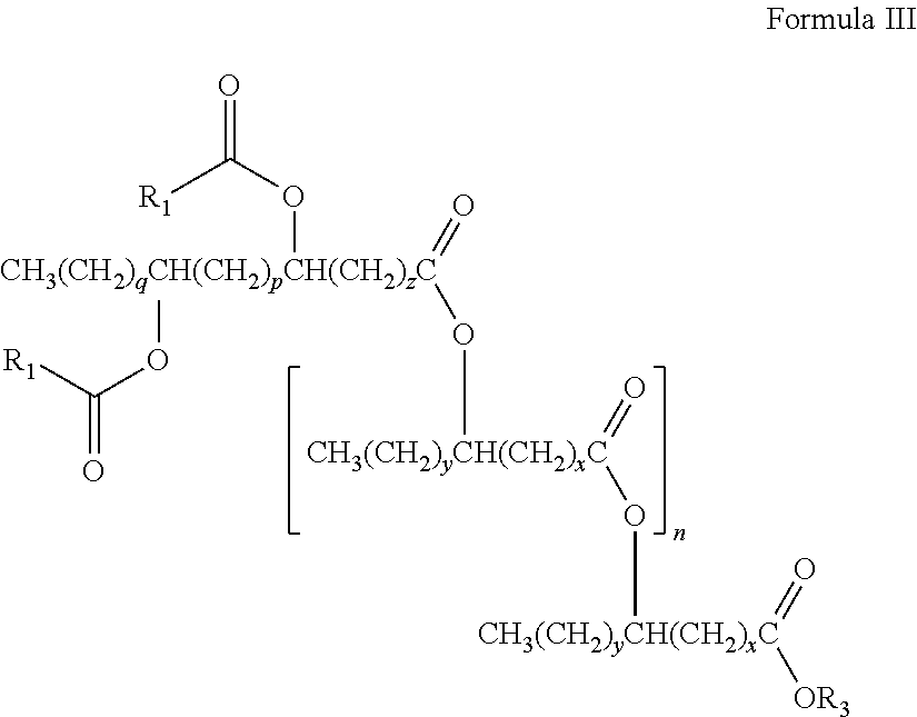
O([CH3(CH2)qCH(CH2)pCH(CH2)zC](=O)(O[CH3(CH2)yCH(CH2)xC](=O)O[CH3(CH2)yCH(CH2)xC](=O)[OR3])OC([R1])=O)C([R1])=O
